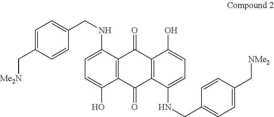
C1=C(C[Me2N])C=CC(CNC2=CC=C(O)C3=C2C(=O)C2=C(C3=O)C(NCC3=CC=C(C[NMe2])C=C3)=CC=C2O)=C1
